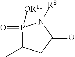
P1(=O)([OR11])C(C)CC(=O)N1[R8]
